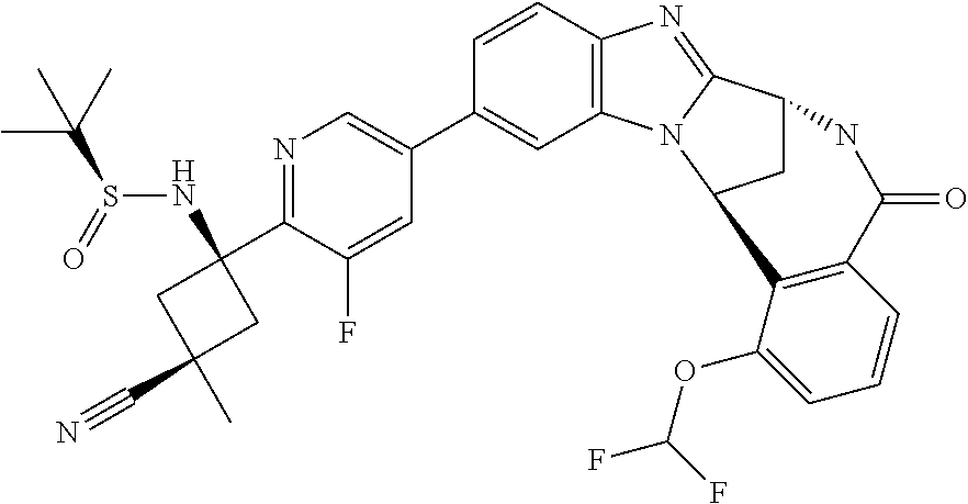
C12=C(C=CC(C3=CN=C(C4(NS(C(C)(C)C)=O)CC(C)(C#N)C4)C(F)=C3)=C1)N=C1N2C2CC1NC(=O)C1=C2C(OC(F)F)=CC=C1
